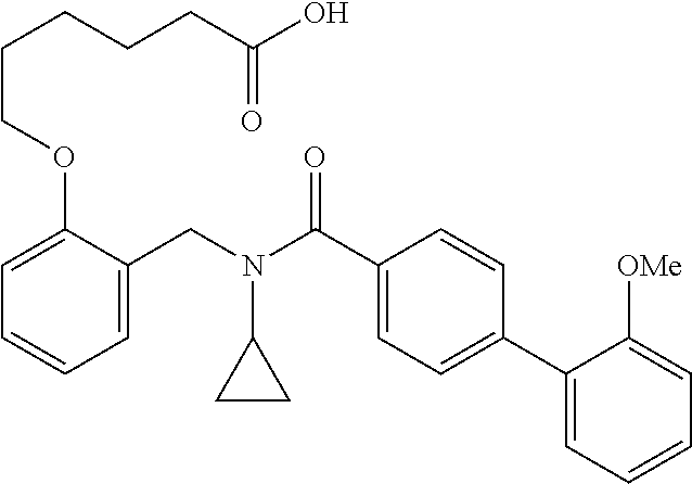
C1=C(CN(C(C2=CC=C(C3=CC=CC=C3[OMe])C=C2)=O)C2CC2)C(OCCCCCC(O)=O)=CC=C1
